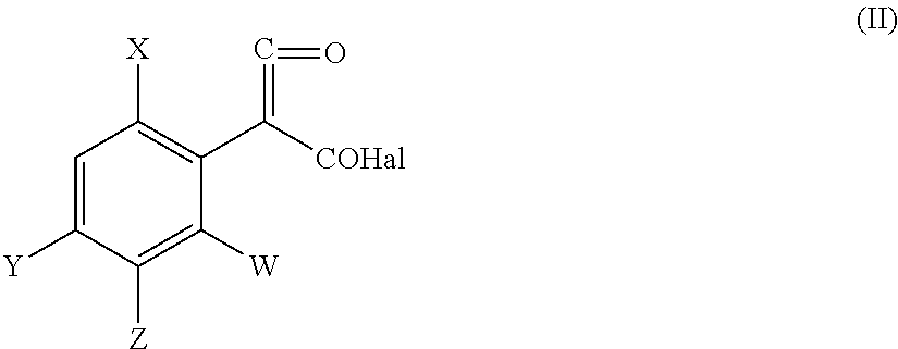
C1=C([Y])C([Z])=C([W])C(C([COHal])=C=O)=C1[X]
